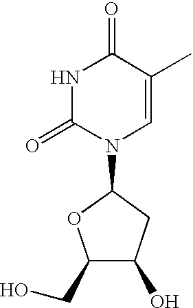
C1(CO)C(O)CC(N2C=C(C)C(=O)NC2=O)O1
